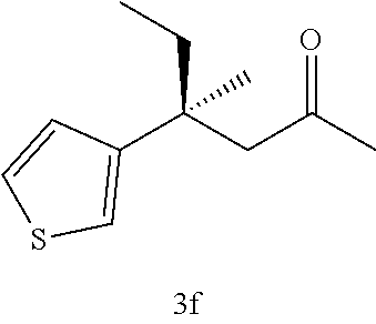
C1(C(CC(C)=O)(CC)C)=CSC=C1
